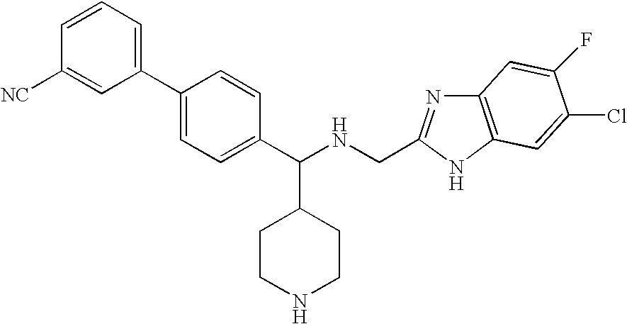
C1=CC=C(C2=CC=C(C(NCC3=NC4=C(N3)C=C(Cl)C(F)=C4)C3CCNCC3)C=C2)C=C1[NC]
